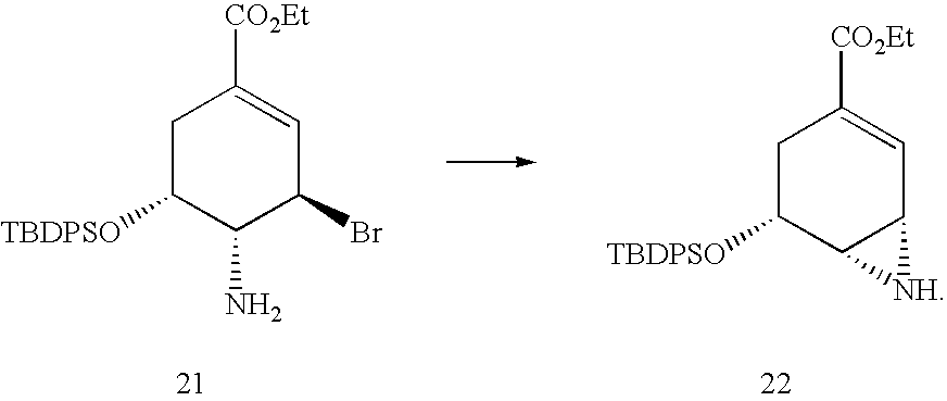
C1C([TBDPSO])C(N)C(Br)C=C1[CO2Et].C1C([TBDPSO])C2C(C=C1[CO2Et])[NH]2
